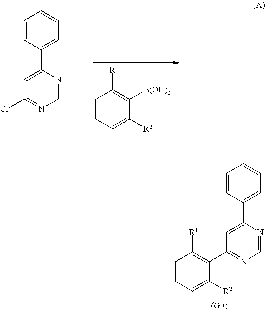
C1=CC(C2=CC(Cl)=NC=N2)=CC=C1.C1=CC=C([R2])C([B(OH)2])=C1[R1].C1=CC(C2=CC(C3=C([R1])C=CC=C3[R2])=NC=N2)=CC=C1
